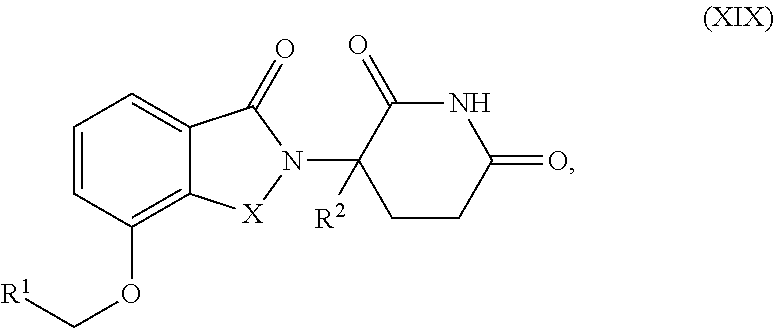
C1=CC=C2C(=C1OC[R1])[X]N(C1([R2])CCC(=O)NC1=O)C2=O
